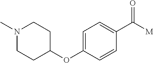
N1(C)CCC(OC2=CC=C(C([M])=O)C=C2)CC1
